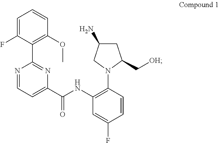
C1=C(F)C(C2=NC(C(NC3=C(N4C(C[OH])CC(N)C4)C=CC(F)=C3)=O)=CC=N2)=C(OC)C=C1
